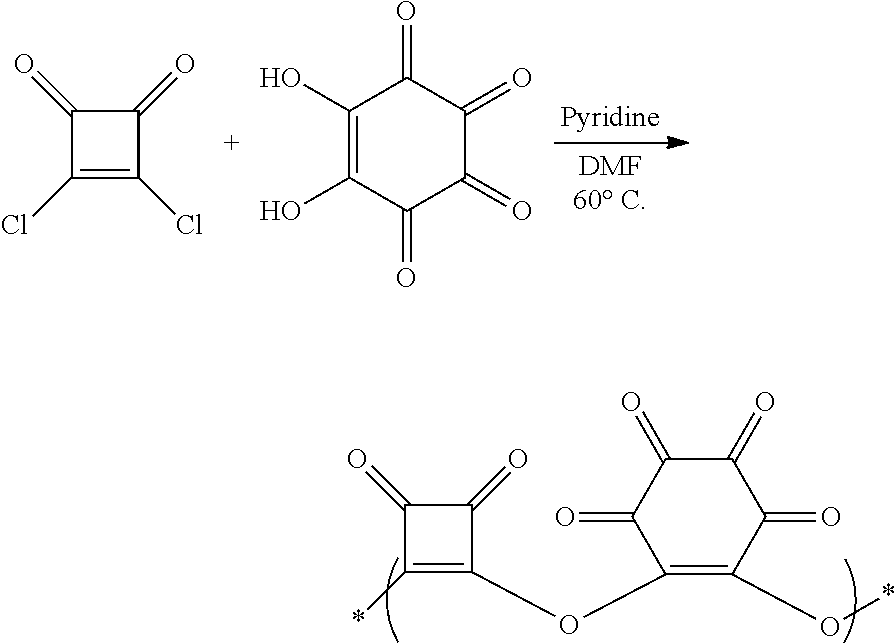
C1(=O)C(=O)C(*)=C1OC1=C(O*)C(=O)C(=O)C(=O)C1=O.C1(=O)C(=O)C(Cl)=C1Cl.C1(O)=C(O)C(=O)C(=O)C(=O)C1=O
